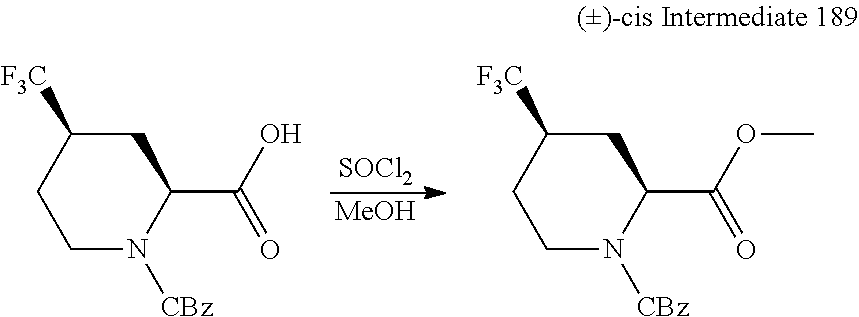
C1C([F3C])CCN([CBz])C1C(O)=O.C1C([F3C])CCN([CBz])C1C(OC)=O.[SOCl2].[MeOH]
